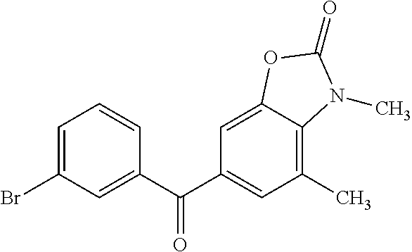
C1=C(Br)C=C(C(C2=CC(C)=C3C(=C2)OC(=O)N3C)=O)C=C1
